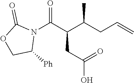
N1(C(C(C(CC=C)C)CC(O)=O)=O)C(=O)OCC1[Ph]
